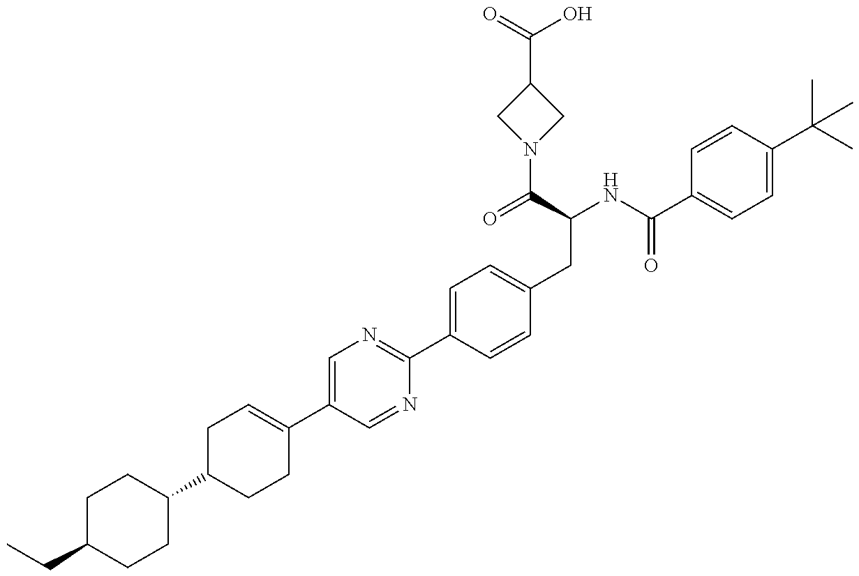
C(C1CCC(C2CCC(C3=CN=C(C4=CC=C(CC(C(N5CC(C(O)=O)C5)=O)NC(=O)C5=CC=C(C(C)(C)C)C=C5)C=C4)N=C3)=CC2)CC1)C
